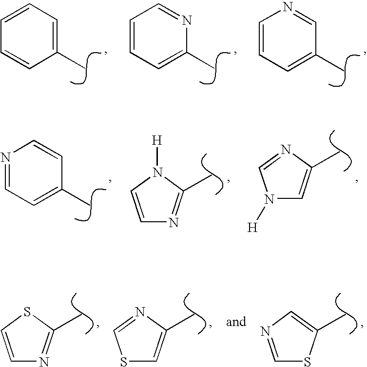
C1=CC(C)=CC=C1.C1=CC=C(C)N=C1.C1=CC=C(C)C=N1.N1=CC=C(C)C=C1.C1=CN([H])C(C)=N1.N1([H])C=C(C)N=C1.C1=NC=C(C)S1.C1=CSC(C)=N1.S1C=C(C)N=C1
